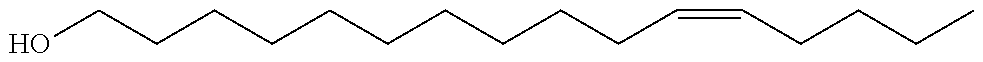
C(CCCCCCCCCC=CCCCC)O
